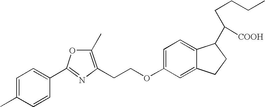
C1=C(C)C=CC(C2=NC(CCOC3=CC=C4C(=C3)CCC4C([COOH])CCCC)=C(C)O2)=C1
